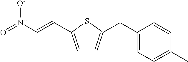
C1=C(C=C[N+](=O)[O-])SC(CC2=CC=C(C)C=C2)=C1
